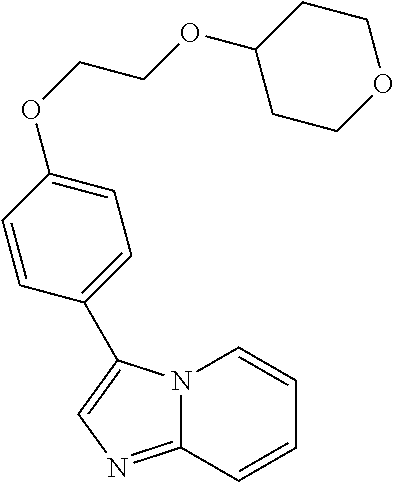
N12C(=NC=C1C1=CC=C(OCCOC3CCOCC3)C=C1)C=CC=C2
